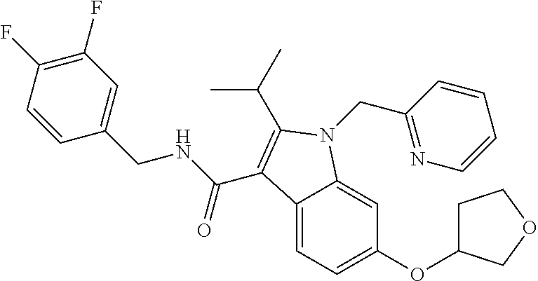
C1(F)=C(F)C=CC(CNC(=O)C2=C(C(C)C)N(CC3=NC=CC=C3)C3=CC(OC4CCOC4)=CC=C32)=C1
